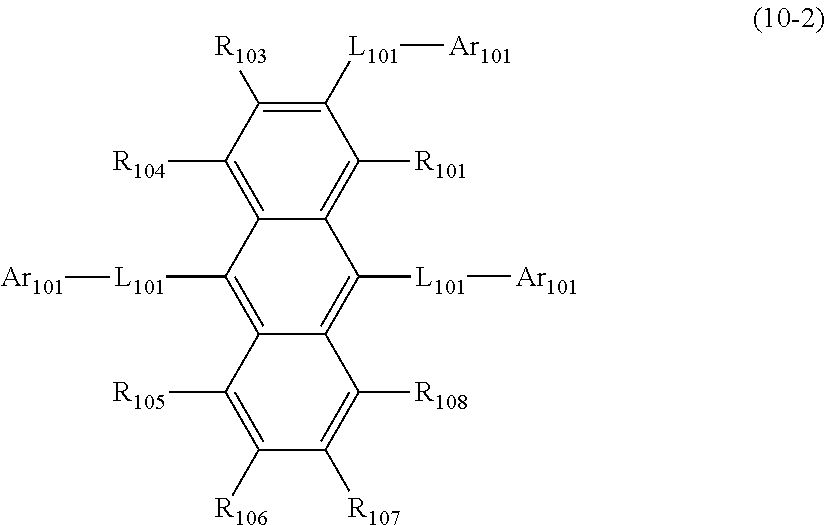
C12=C([R104])C([R103])=C([L101][Ar101])C([R101])=C1C([L101][Ar101])=C1C(=C2[L101][Ar101])C([R105])=C([R106])C([R107])=C1[R108]
